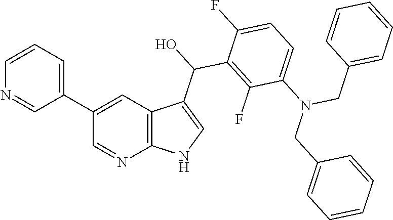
C1(C2=CC=CN=C2)=CC2=C(N=C1)NC=C2C(O)C1=C(F)C(N(CC2=CC=CC=C2)CC2=CC=CC=C2)=CC=C1F
